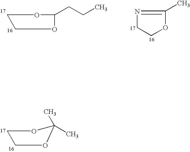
N1=C(C)OCC1.C1COC(CCC)O1.C1OC(C)(C)OC1
